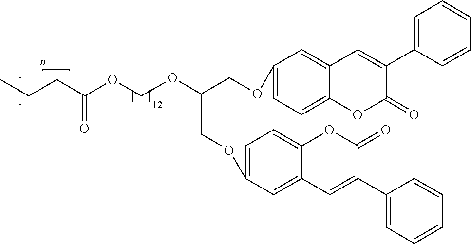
C1=C(OCC(COC2=CC=C3C(=C2)C=C(C2=CC=CC=C2)C(=O)O3)OCOC(C(CC)C)=O)C=C2C(=C1)OC(=O)C(C1=CC=CC=C1)=C2
